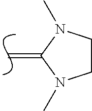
C=C1N(C)CCN1C
